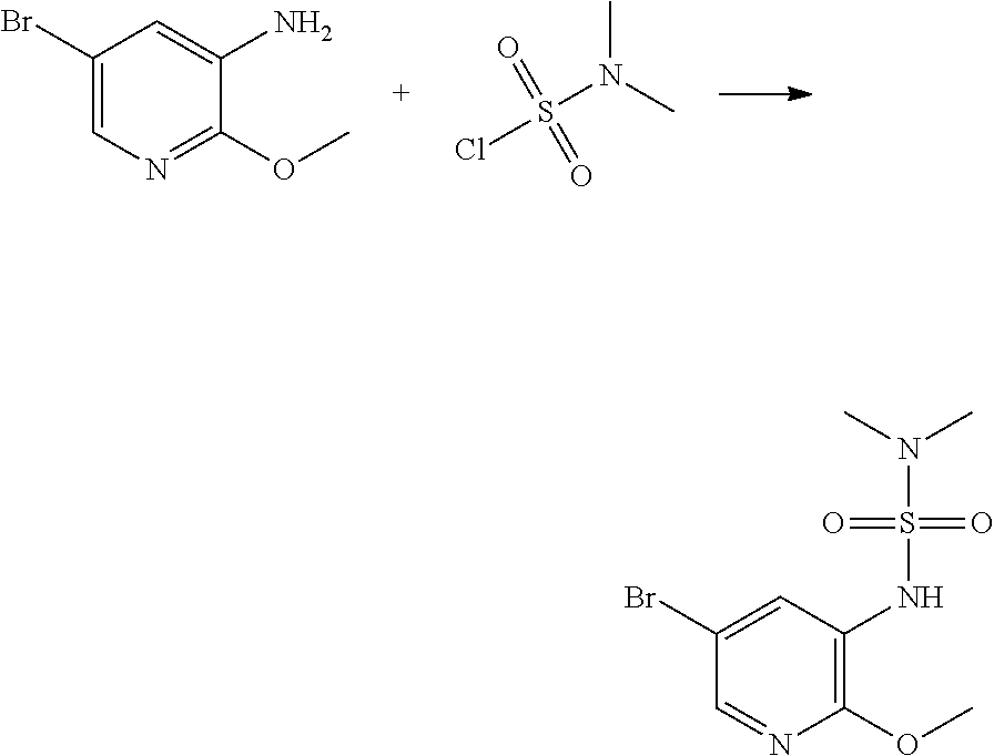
BrC1=CN=C(OC)C(N)=C1.ClS(N(C)C)(=O)=O.N(S(N(C)C)(=O)=O)C1=C(OC)N=CC(Br)=C1
